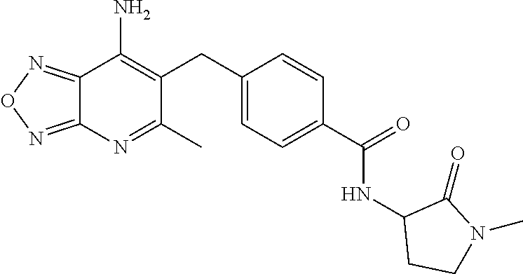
C12=NON=C1N=C(C)C(CC1=CC=C(C(NC3CCN(C)C3=O)=O)C=C1)=C2N
